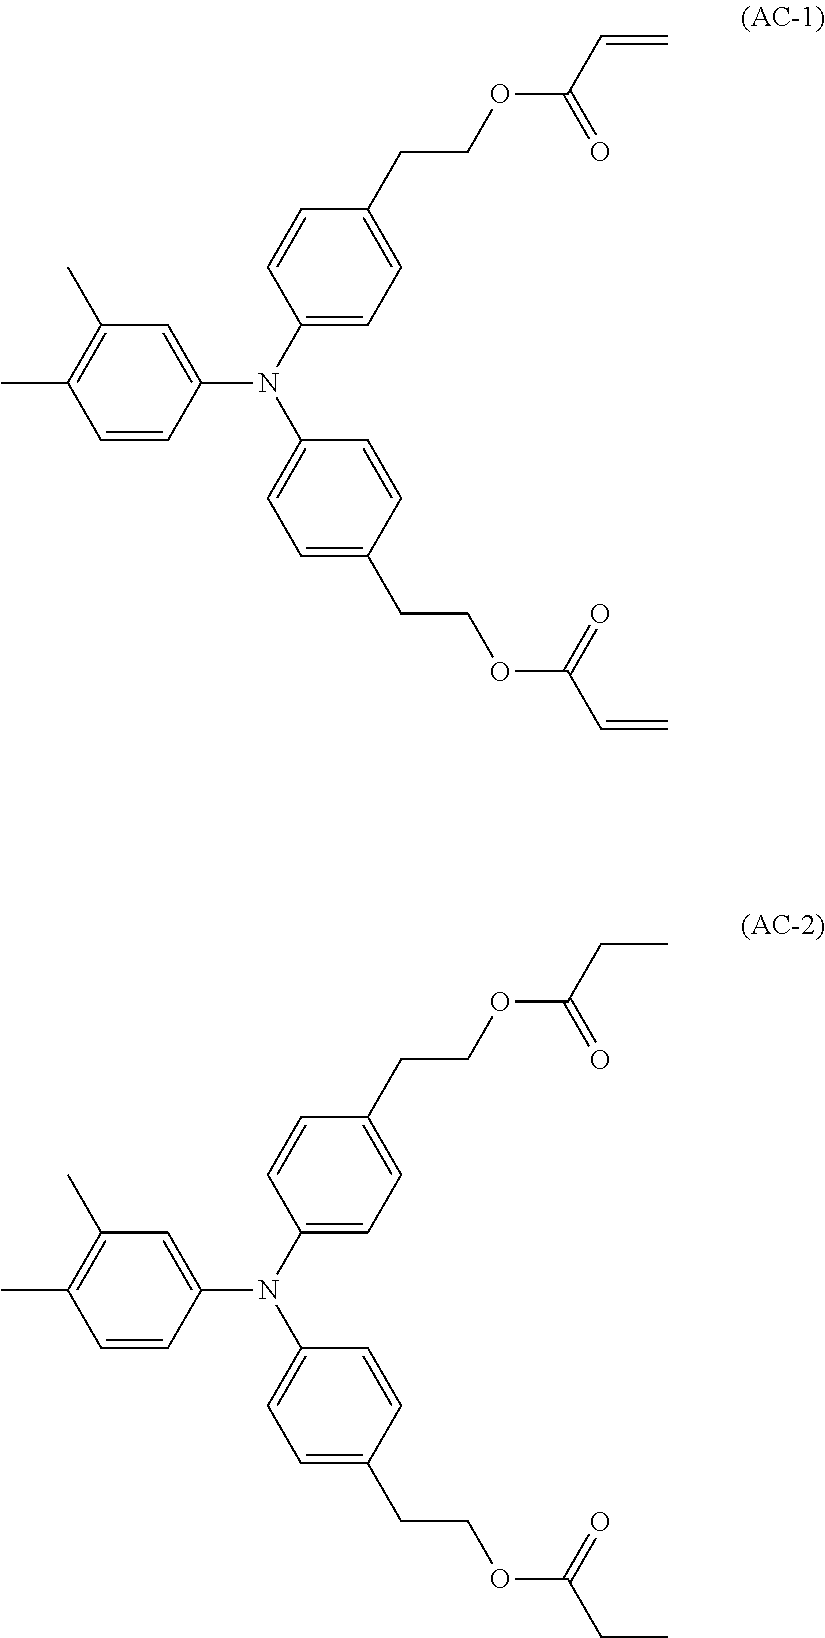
C1=CC(N(C2=CC=C(CCOC(=O)C=C)C=C2)C2=CC=C(CCOC(=O)C=C)C=C2)=CC(C)=C1C.C1=CC(N(C2=CC=C(CCOC(=O)CC)C=C2)C2=CC=C(CCOC(=O)CC)C=C2)=CC(C)=C1C
